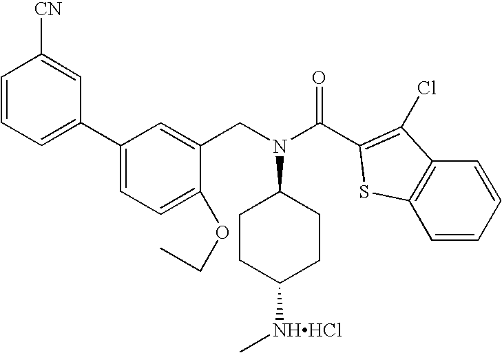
C1=CC=C(C2=CC=C(OCC)C(CN(C3CCC([NHHCl]C)CC3)C(C3=C(Cl)C4=C(S3)C=CC=C4)=O)=C2)C=C1[CN]
